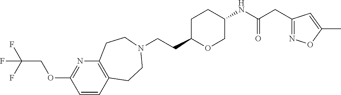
C(CC1OCC(NC(CC2=NOC(C)=C2)=O)CC1)N1CCC2=C(N=C(OCC(F)(F)F)C=C2)CC1
